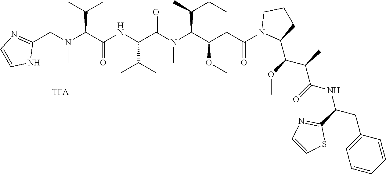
C1(CN(C(C(NC(C(N(C(C(CC(N2C(C(OC)C(C)C(=O)NC(C3=NC=CS3)CC3=CC=CC=C3)CCC2)=O)OC)C(C)CC)C)=O)C(C)C)=O)C(C)C)C)=NC=CN1
